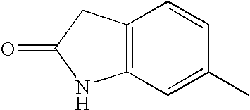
C12=C(NC(=O)C1)C=C(C)C=C2
